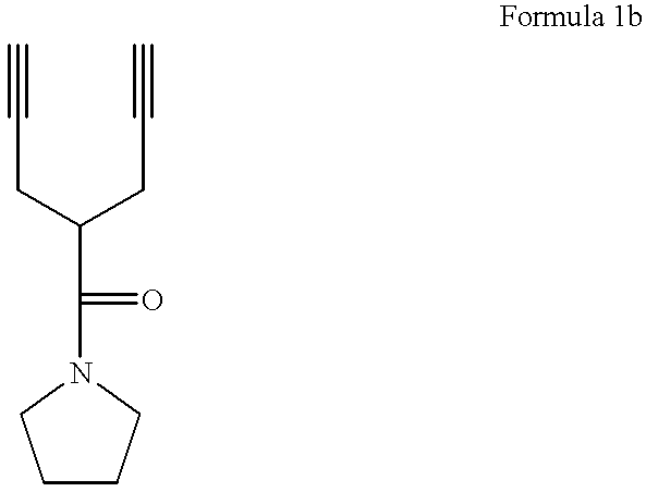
C(=O)(C(CC#C)CC#C)N1CCCC1
